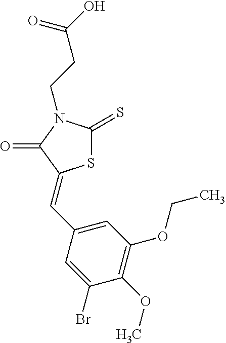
S1C(=S)N(CCC(O)=O)C(=O)C1=CC1=CC(OCC)=C(OC)C(Br)=C1
